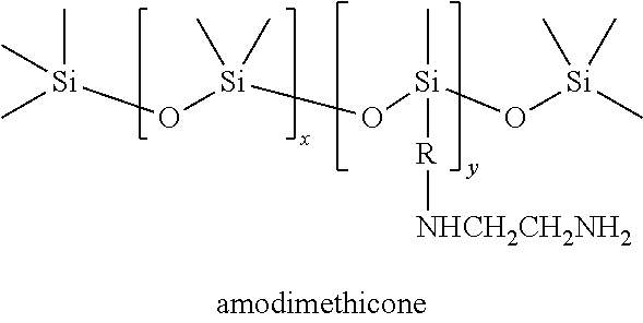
C[Si](O[Si](O[Si](O[Si](C)(C)C)([R][NHCH2CH2NH2])C)(C)C)(C)C
